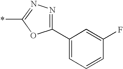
C1(C2=CC=CC(F)=C2)=NN=C(*)O1
